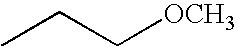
CCC[OCH3]
